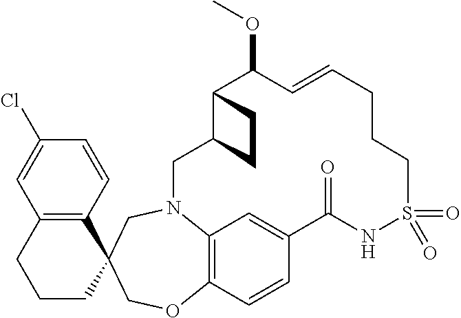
C12=C(C=CC(Cl)=C1)C1(CCC2)CN2C3=C(C=CC(=C3)C(=O)NS(=O)(=O)CCCC=CC(OC)C3C(C2)CC3)OC1
